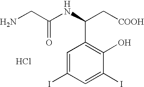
C1=C(I)C=C(I)C(O)=C1C(C[COOH])NC(CN)=O.[H].Cl
